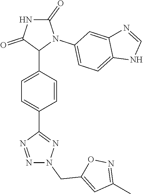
C1=C(C2N(C3=CC=C4C(=C3)N=CN4)C(=O)NC2=O)C=CC(C2=NN(CC3=CC(C)=NO3)N=N2)=C1
